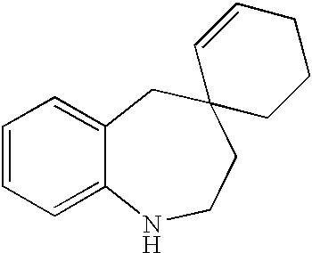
C1=CC=C2C(=C1)CC1(CCN2)CCCC=C1
